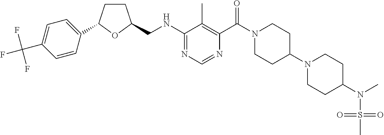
C1(NCC2CCC(C3=CC=C(C(F)(F)F)C=C3)O2)=NC=NC(C(N2CCC(N3CCC(N(S(=O)(=O)C)C)CC3)CC2)=O)=C1C
